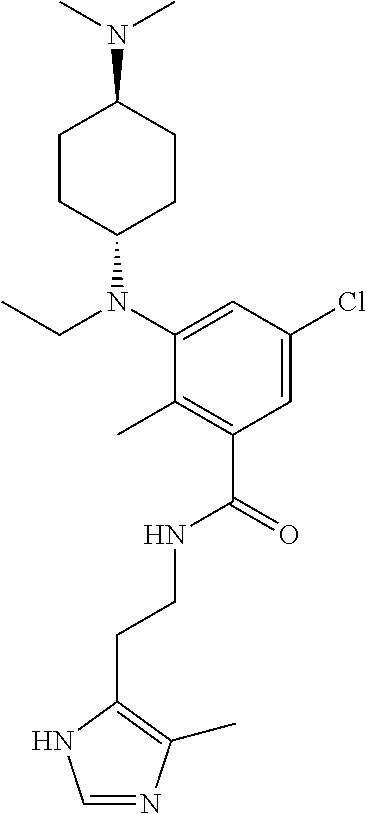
C(CNC(C1=C(C)C(N(C2CCC(N(C)C)CC2)CC)=CC(Cl)=C1)=O)C1=C(C)N=CN1
